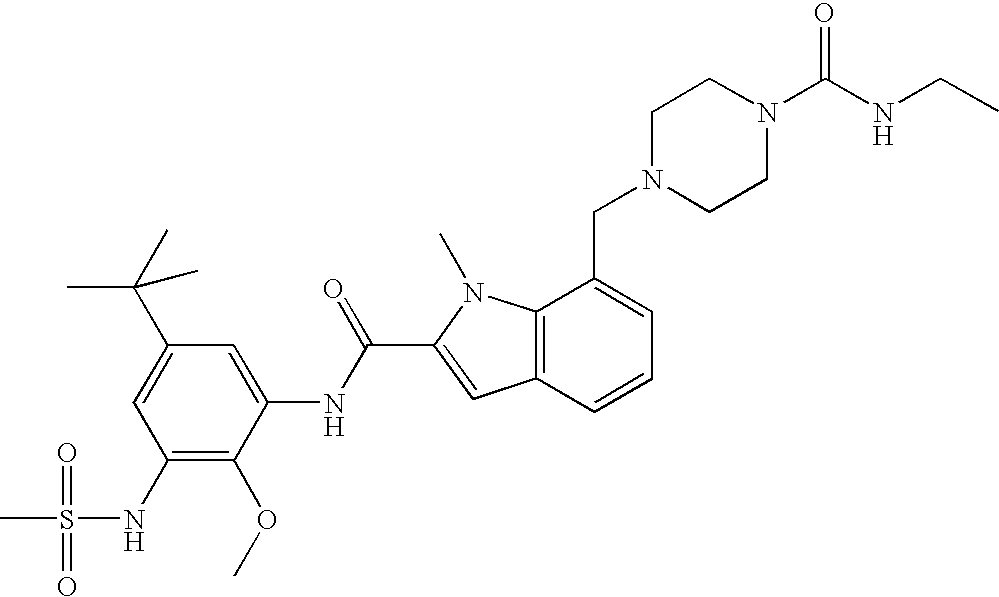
CS(=O)(=O)NC1=C(OC)C(NC(=O)C2=CC3=C(N2C)C(CN2CCN(C(NCC)=O)CC2)=CC=C3)=CC(C(C)(C)C)=C1
